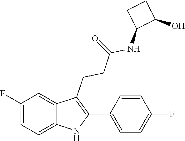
C1=C(F)C=C2C(CCC(=O)NC3CCC3O)=C(C3=CC=C(F)C=C3)NC2=C1
